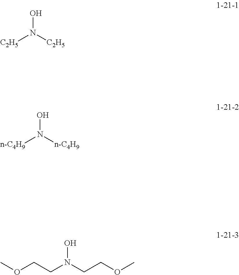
ON([C2H5])[C2H5].ON([n-C4H9])[n-C4H9].ON(CCOC)CCOC
